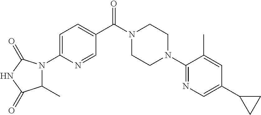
C1=C(N2C(C)C(=O)NC2=O)N=CC(C(N2CCN(C3=NC=C(C4CC4)C=C3C)CC2)=O)=C1
